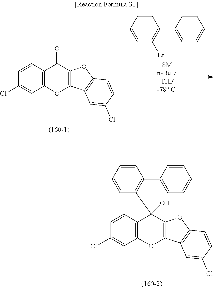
C1=CC=CC(C2=CC=CC=C2)=C1C1(O)C2=C(C=C(Cl)C=C2)OC2=C1OC1=C2C=C(Cl)C=C1.C1=CC2=C(C=C1Cl)OC1=C(C2=O)OC2=C1C=C(Cl)C=C2.C1=CC=CC(C2=CC=CC=C2)=C1Br.[n-BuLi].[THF-78 C]
